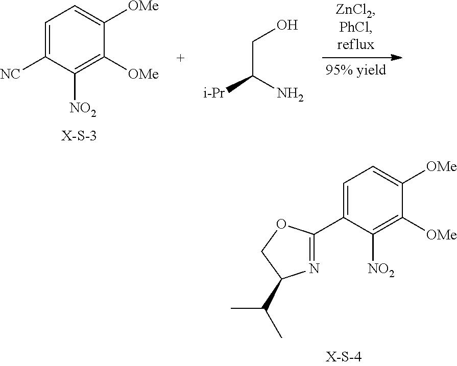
C1=C(C2=NC(C(C)C)CO2)C([NO2])=C([OMe])C([OMe])=C1.C1=C([NC])C([NO2])=C([OMe])C([OMe])=C1.C(C(N)[i-Pr])O
